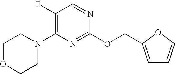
C1OCCN(C2=C(F)C=NC(OCC3=CC=CO3)=N2)C1
